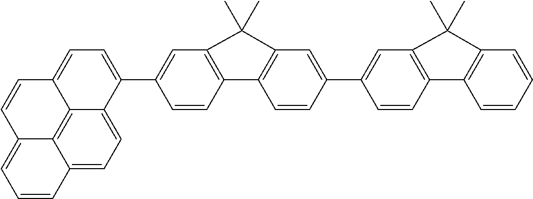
C1=CC2=CC=C(C3=CC4=C(C=C3)C3=C(C=C(C5=CC6=C(C=C5)C5=C(C=CC=C5)C6(C)C)C=C3)C4(C)C)C3=CC=C4C(=C23)C1=CC=C4
